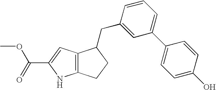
C12=C(C=C(C(=O)OC)N1)C(CC1=CC(C3=CC=C(O)C=C3)=CC=C1)CC2
